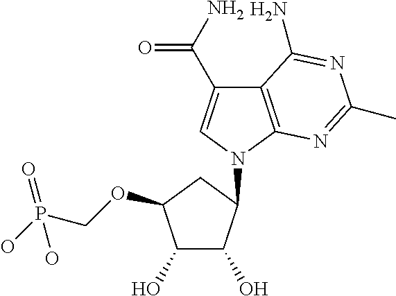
C1(O)C(O)C(N2C=C(C(N)=O)C3=C2N=C(C)N=C3N)CC1OCP(O)(=O)O
